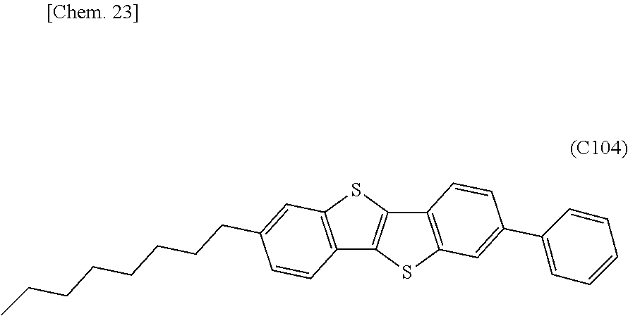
C12=C(SC3=C1SC1=C3C=CC(C3=CC=CC=C3)=C1)C=C(CCCCCCCC)C=C2
